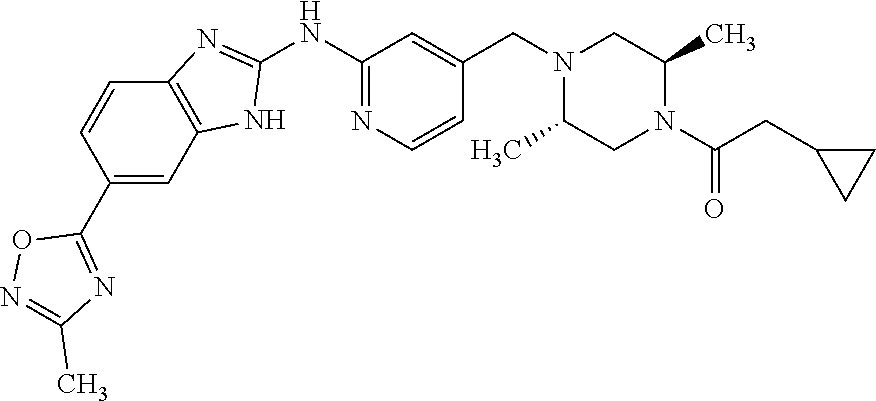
C1(NC2=NC3=C(N2)C=C(C2=NC(C)=NO2)C=C3)=NC=CC(CN2C(C)CN(C(CC3CC3)=O)C(C)C2)=C1
